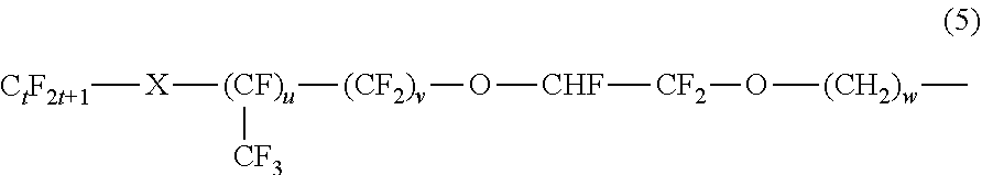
[CtF2t+1][X][(CF)u]([(CF2)v]O[CHF][CF2]O[(CH2)w]C)[CF3]
